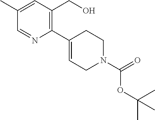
C1(C2=CCN(C(=O)OC(C)(C)C)CC2)=C(CO)C=C(C)C=N1
